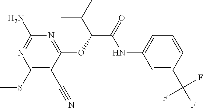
C1(C#N)=C(SC)N=C(N)N=C1OC(C(NC1=CC=CC(C(F)(F)F)=C1)=O)C(C)C
